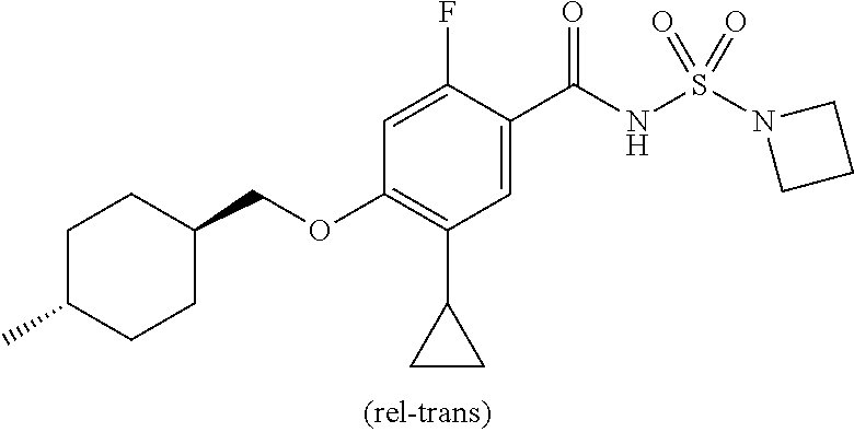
C1=C(F)C(C(NS(N2CCC2)(=O)=O)=O)=CC(C2CC2)=C1OCC1CCC(C)CC1
